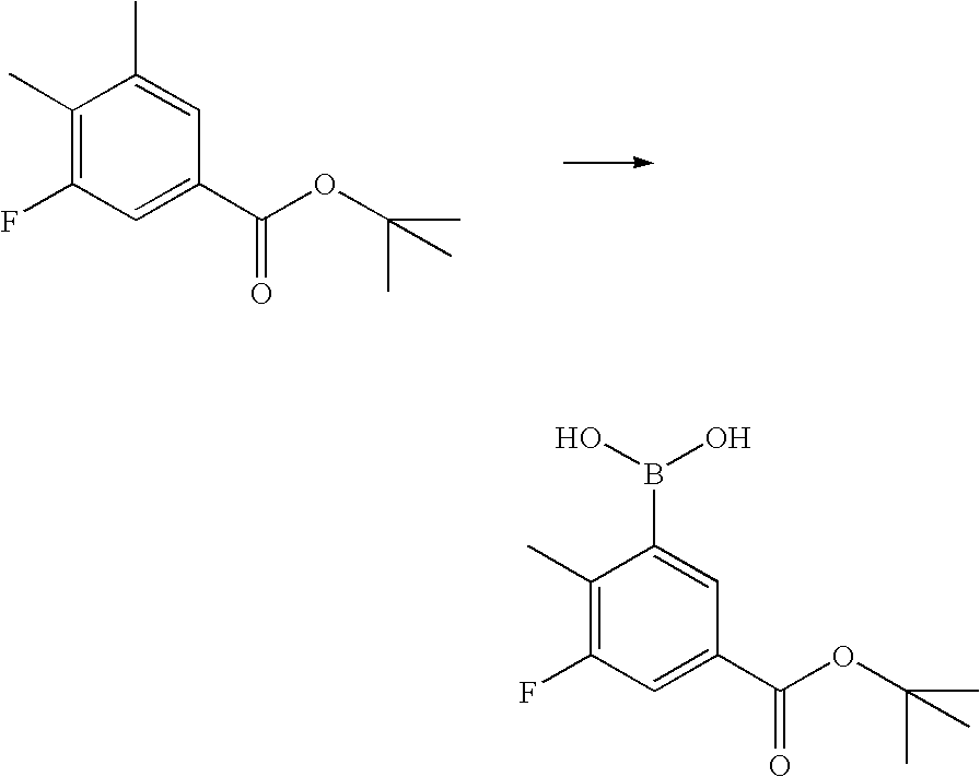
C1(C)=C(F)C=C(C(OC(C)(C)C)=O)C=C1C.C1(C)=C(F)C=C(C(OC(C)(C)C)=O)C=C1B(O)O
